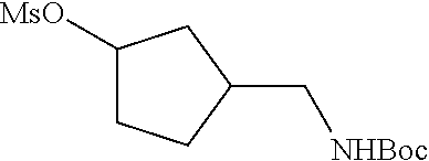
C1([MsO])CCC(C[NHBoc])C1
